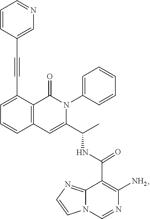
C1=C(C#CC2=CN=CC=C2)C2=C(C=C1)C=C(C(C)NC(C1=C(N)N=CN3C1=NC=C3)=O)N(C1=CC=CC=C1)C2=O
